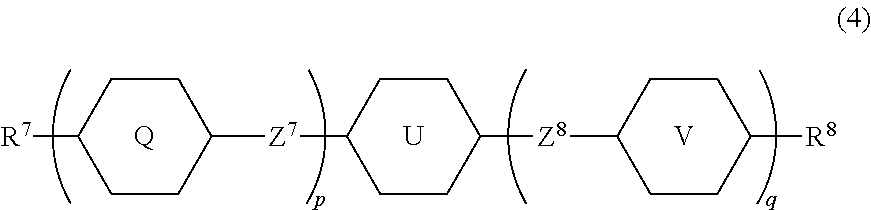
[Q].C1CC([R7])CCC1[Z7]C1CCC([Z8]C2CCC([R8])CC2)CC1.[U].[V]
